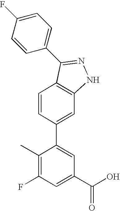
C1=CC(C2=CC(C(O)=O)=CC(F)=C2C)=CC2=C1C(C1=CC=C(F)C=C1)=NN2
